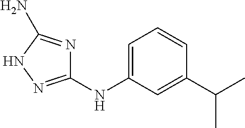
C1(NC2=CC=CC(C(C)C)=C2)=NNC(N)=N1
